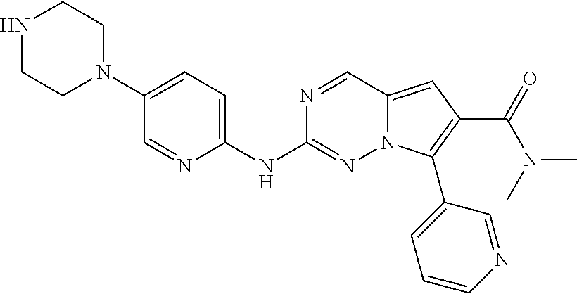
N1CCN(C2=CC=C(NC3=NN4C(=CC(C(=O)N(C)C)=C4C4=CC=CN=C4)C=N3)N=C2)CC1
